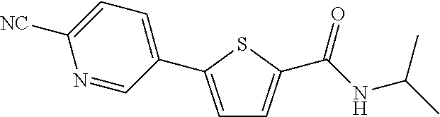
C1=C(C2=CC=C([NC])N=C2)SC(C(NC(C)C)=O)=C1
